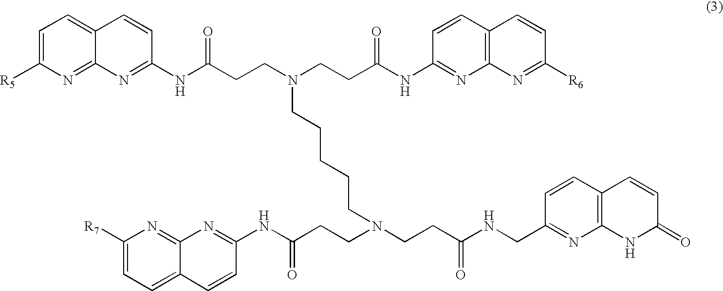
C1=C([R5])N=C2C(=C1)C=CC(NC(CCN(CCC(NC1=NC3=C(C=C1)C=CC([R6])=N3)=O)CCCCCN(CCC(NC1=NC3=NC([R7])=CC=C3C=C1)=O)CCC(NCC1=NC3=C(C=C1)C=CC(=O)N3)=O)=O)=N2
